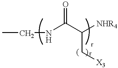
CCNC(C([NHR4])C[X3])=O
